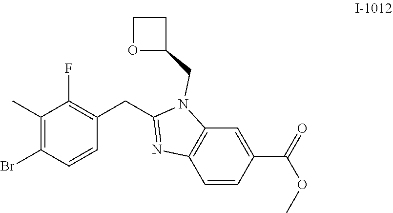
C1=C(C(=O)OC)C=CC2=C1N(CC1CCO1)C(CC1=C(F)C(C)=C(Br)C=C1)=N2
